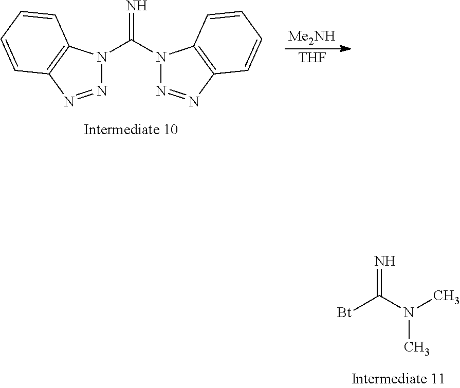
[Bt]C(=N)N(C)C.N1=NC2=C(N1C(=N)N1N=NC3=C1C=CC=C3)C=CC=C2.[Me2NH].[THF]
